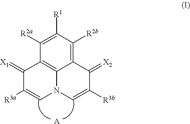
C12=C([R2b])C([R1])=C([R2a])C3=C1N(C=C([R3b])C2=[X2])C=C([R3a])C3=[X1].[A]
